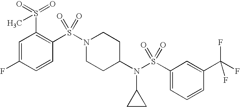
C1=C(F)C=CC(S(N2CCC(N(S(C3=CC=CC(C(F)(F)F)=C3)(=O)=O)C3CC3)CC2)(=O)=O)=C1S(=O)(=O)C
